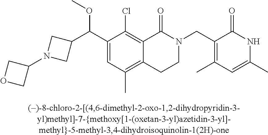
C1(C(C2=CC(C)=C3C(=C2Cl)C(=O)N(CC2=C(C)C=C(C)NC2=O)CC3)OC)CN(C2COC2)C1
